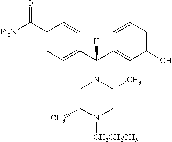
C1(C([Et2N])=O)=CC=C(C(C2=CC(O)=CC=C2)(N2CC(C)N([CH2CH2CH3])CC2C)[H])C=C1
